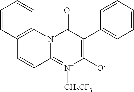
N12C(=[N+]([CH2CF3])C([O-])=C(C3=CC=CC=C3)C1=O)C=CC1=C2C=CC=C1
